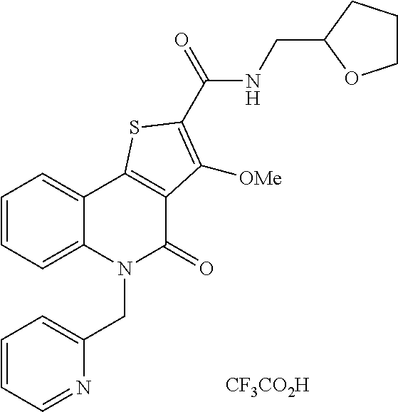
C1=CC=C2C(=C1)C1=C(C(=O)N2CC2=CC=CC=N2)C([OMe])=C(C(NCC2OCCC2)=O)S1.[CF3CO2H]
